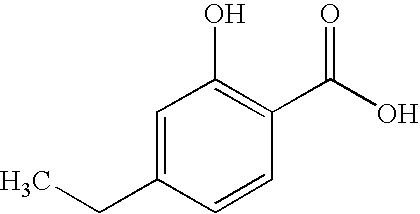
C1=C(CC)C=CC(C(=O)O)=C1O
